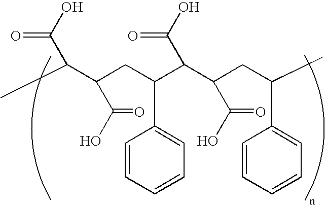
C1=CC=CC=C1C(CC(C(C(O)=O)C)C(O)=O)C(C(O)=O)C(C(O)=O)CC(C)C1=CC=CC=C1
